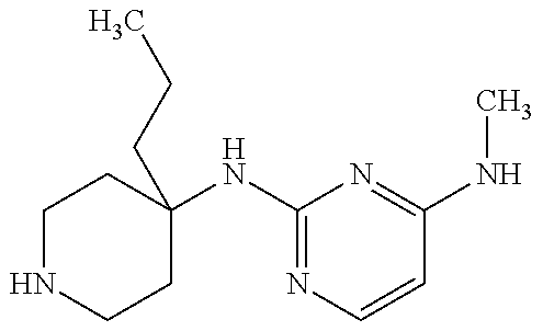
C1NCCC(NC2=NC=CC(NC)=N2)(CCC)C1
